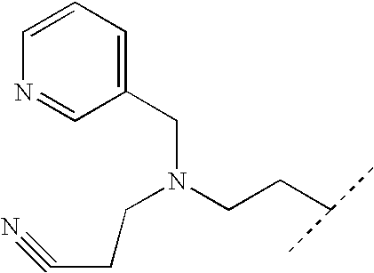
C1(CN(CCC#N)CCC(C)C)=CC=CN=C1
